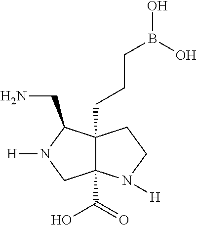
C12(C(O)=O)C(CCCB(O)O)(C(CN)N([H])C1)CCN2[H]
